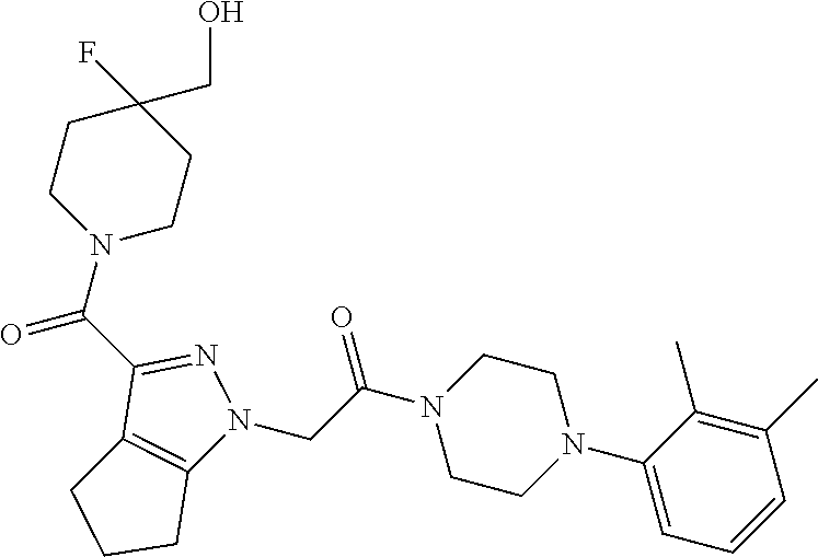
C(=O)(C1=NN(CC(N2CCN(C3=CC=CC(C)=C3C)CC2)=O)C2=C1CCC2)N1CCC(CO)(F)CC1
